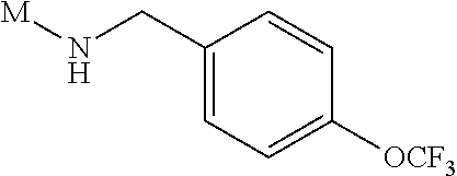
C1(CN[M])=CC=C([OCF3])C=C1
